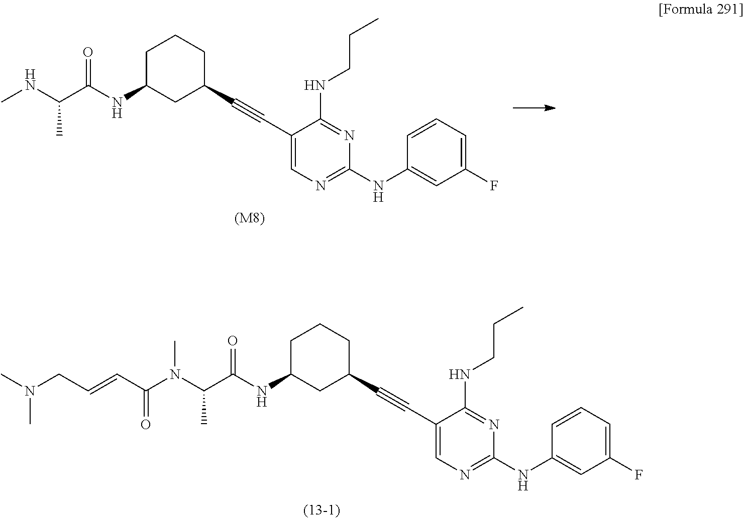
C1C(NC(C(C)N(C)C(C=CCN(C)C)=O)=O)CC(C#CC2=CN=C(NC3=CC(F)=CC=C3)N=C2NCCC)CC1.[(M8)].C1C(NC(C(NC)C)=O)CC(C#CC2=CN=C(NC3=CC(F)=CC=C3)N=C2NCCC)CC1
